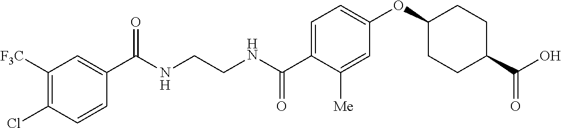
C(NCCNC(C1=CC=C(OC2CCC(C(O)=O)CC2)C=C1[Me])=O)(=O)C1=CC([F3C])=C(Cl)C=C1
